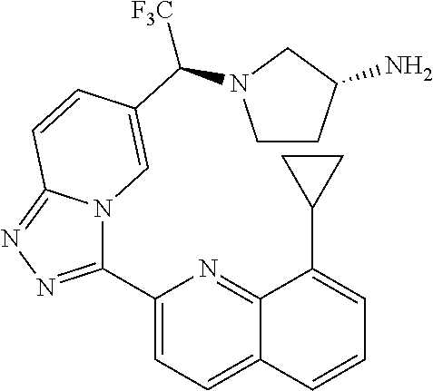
C1=C(C2=NN=C3N2C=C(C([F3C])N2CCC(N)C2)C=C3)N=C2C(=C1)C=CC=C2C1CC1
